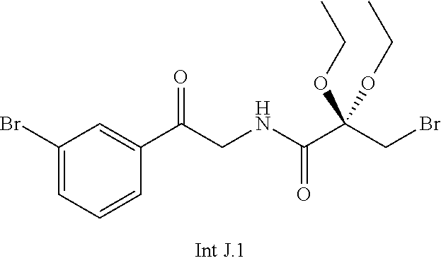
C1(Br)=CC=CC(C(CNC(=O)C(CBr)(OCC)OCC)=O)=C1
